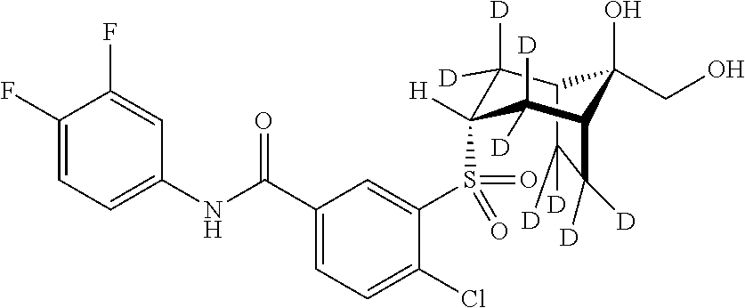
C12C([D])([D])C([D])([D])C(C([D])([D])C(S(C3=CC(C(NC4=CC=C(F)C(F)=C4)=O)=CC=C3Cl)(=O)=O)([H])C1([D])[D])C2(O)CO
